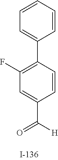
C1(F)=C(C2=CC=CC=C2)C=CC(C([H])=O)=C1
